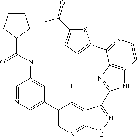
C1=NC=C(C2=CN=C3C(=C2F)C(C2=NC4=C(N2)C=CN=C4C2=CC=C(C(=O)C)S2)=N[N H]3)C=C1NC(C1CCCC1)=O
